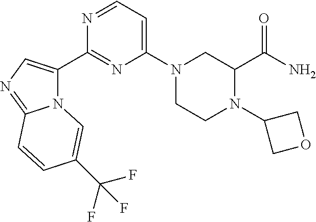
C1(C(=O)N)CN(C2=CC=NC(C3=CN=C4N3C=C(C(F)(F)F)C=C4)=N2)CCN1C1COC1
